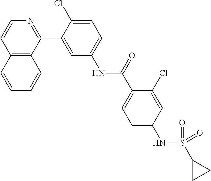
C12=C(C(C3=CC(NC(C4=CC=C(NS(C5CC5)(=O)=O)C=C4Cl)=O)=CC=C3Cl)=NC=C1)C=CC=C2
